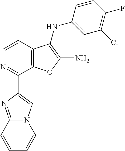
C1=CC2=C(C(C3=CN4C(=N3)C=CC=C4)=N1)OC(N)=C2NC1=CC(Cl)=C(F)C=C1
